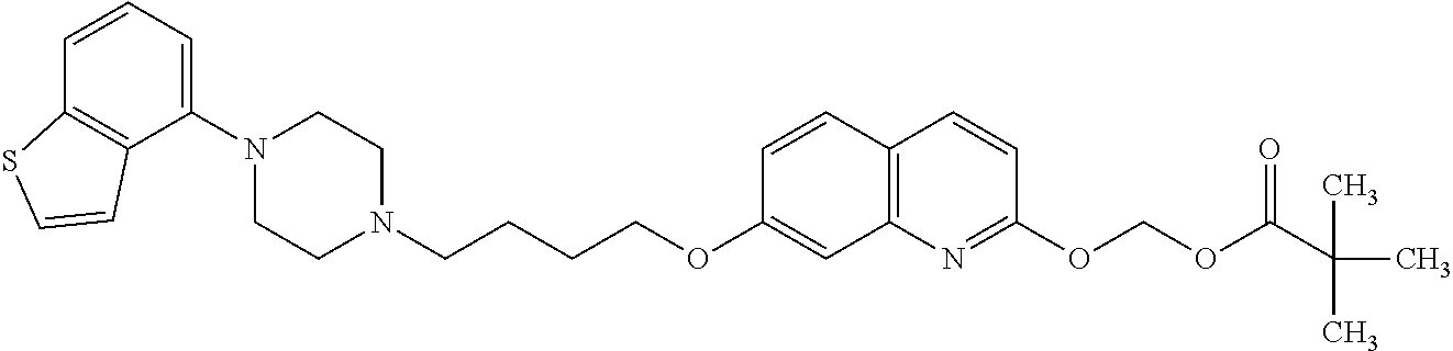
C1=CC2=C(C(N3CCN(CCCCOC4=CC5=C(C=C4)C=CC(OCOC(C(C)(C)C)=O)=N5)CC3)=C1)C=CS2
